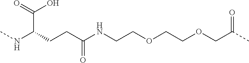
CNC(CCC(NCCOCCOCC(=O)C)=O)C(=O)O
